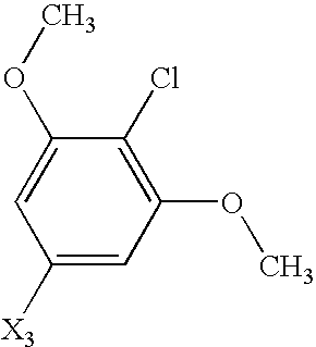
C1([X3])=CC(OC)=C(Cl)C(OC)=C1
